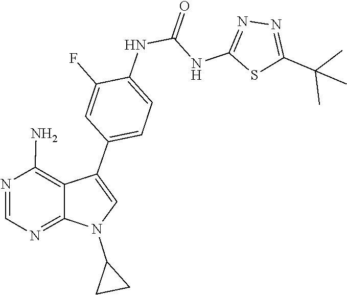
N1=C2N(C3CC3)C=C(C3=CC=C(NC(=O)NC4=NN=C(C(C)(C)C)S4)C(F)=C3)C2=C(N)N=C1
